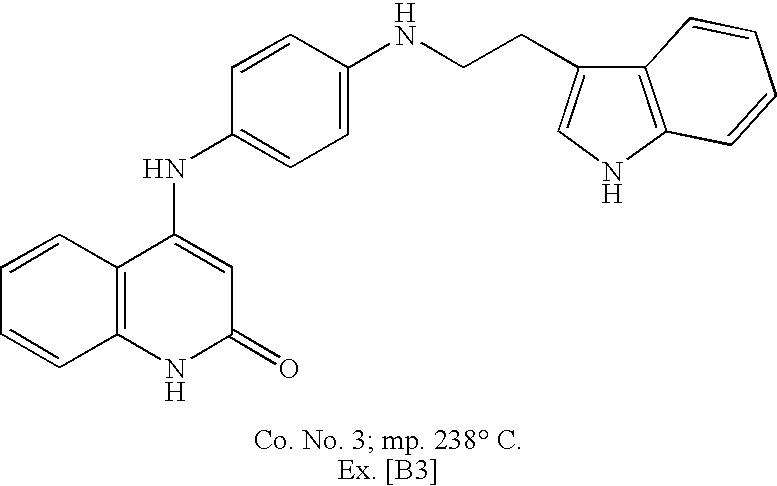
C12=C(NC(=O)C=C1NC1=CC=C(NCCC3=CNC4=C3C=CC=C4)C=C1)C=CC=C2
